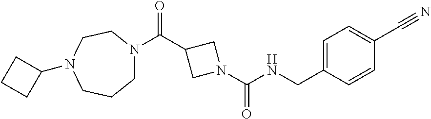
C(N1CC(C(=O)N2CCCN(C3CCC3)CC2)C1)(=O)NCC1=CC=C(C#N)C=C1
